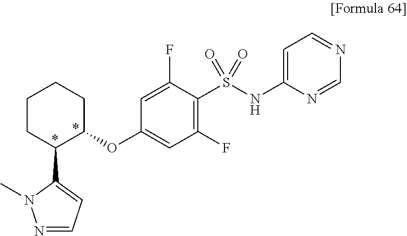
C1=C(NS(C2=C(F)C=C(OC3CCCCC3C3=CC=NN3C)C=C2F)(=O)=O)N=CN=C1
